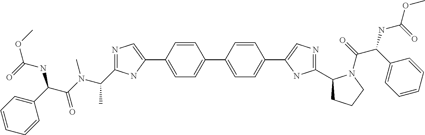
C1=C(C2=CN=C(C3CCCN3C(=O)C(C3=CC=CC=C3)NC(OC)=O)N2)C=CC(C2=CC=C(C3=CN=C(C(N(C(C(C4=CC=CC=C4)NC(OC)=O)=O)C)C)N3)C=C2)=C1
